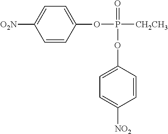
C1=CC(OP([CH2CH3])(=O)OC2=CC=C([NO2])C=C2)=CC=C1[O2N]
